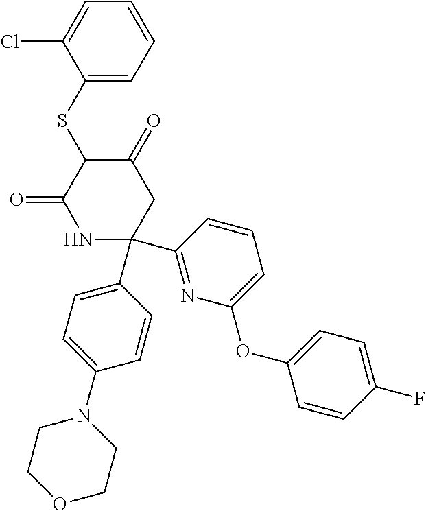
C1(SC2C(=O)NC(C3=NC(OC4=CC=C(F)C=C4)=CC=C3)(C3=CC=C(N4CCOCC4)C=C3)CC2=O)=CC=CC=C1Cl
